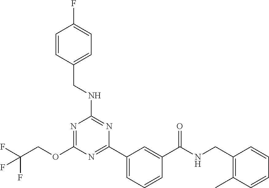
O(C1=NC(NCC2=CC=C(F)C=C2)=NC(C2=CC=CC(C(NCC3=C(C)C=CC=C3)=O)=C2)=N1)CC(F)(F)F
